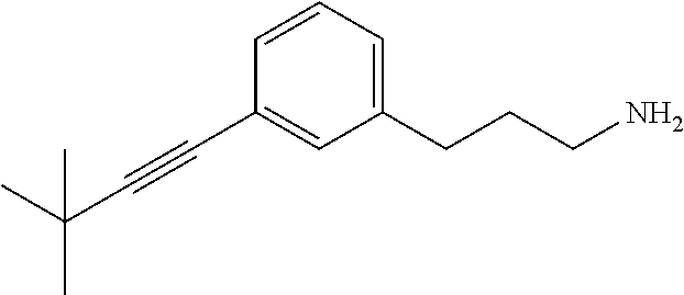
C(C#CC1=CC(CCCN)=CC=C1)(C)(C)C
